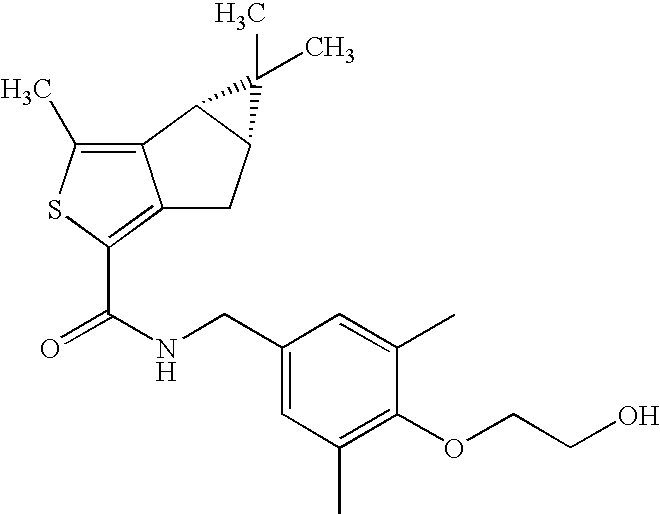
C12=C(C)SC(C(NCC3=CC(C)=C(OCCO)C(C)=C3)=O)=C1CC1C2C1(C)C
